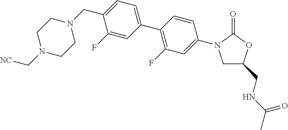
C1(F)=CC(C2=C(F)C=C(N3CC(CNC(C)=O)OC3=O)C=C2)=CC=C1CN1CCN(C[NC])CC1
